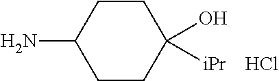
C1(N)CCC(O)([iPr])CC1.Cl
